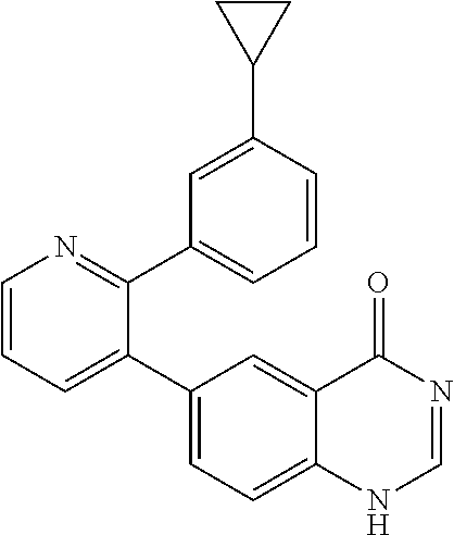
C1=CN=C(C2=CC=CC(C3CC3)=C2)C(C2=CC=C3C(=C2)C(=O)N=CN3)=C1
